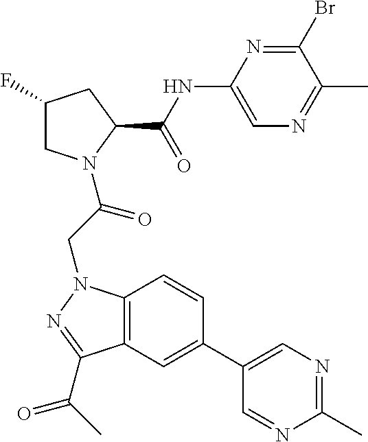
BrC1=NC(NC(C2CC(F)CN2C(CN2C3=C(C(C(C)=O)=N2)C=C(C2=CN=C(C)N=C2)C=C3)=O)=O)=CN=C1C
